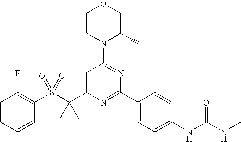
C1=CC=CC(S(C2(C3=CC(N4C(C)COCC4)=NC(C4=CC=C(NC(=O)NC)C=C4)=N3)CC2)(=O)=O)=C1F
